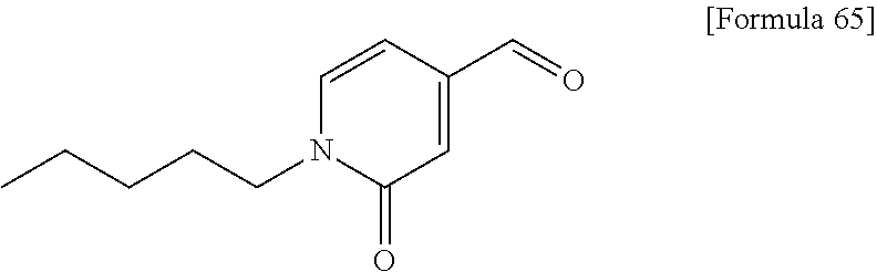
C(CCN1C(=O)C=C(C=O)C=C1)CC
